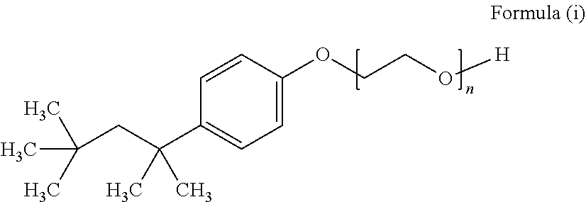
C1=C(OCCO[H])C=CC(C(CC(C)(C)C)(C)C)=C1
